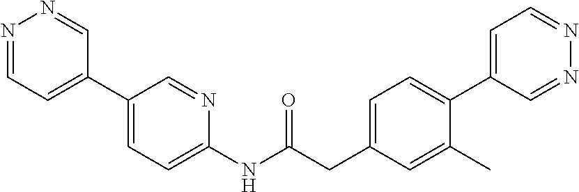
N1=CC=C(C2=CC=C(NC(CC3=CC=C(C4=CC=NN=C4)C(C)=C3)=O)N=C2)C=N1
